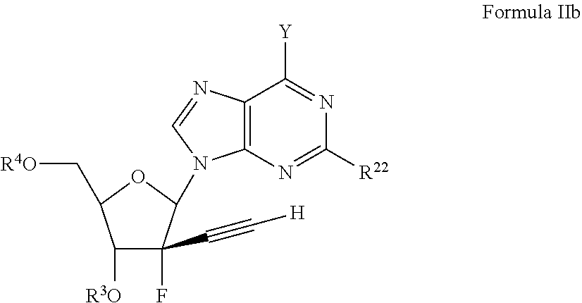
C1([R3O])C(C#C[H])(F)C(N2C3=C(C([Y])=NC([R22])=N3)N=C2)OC1C[R4O]
